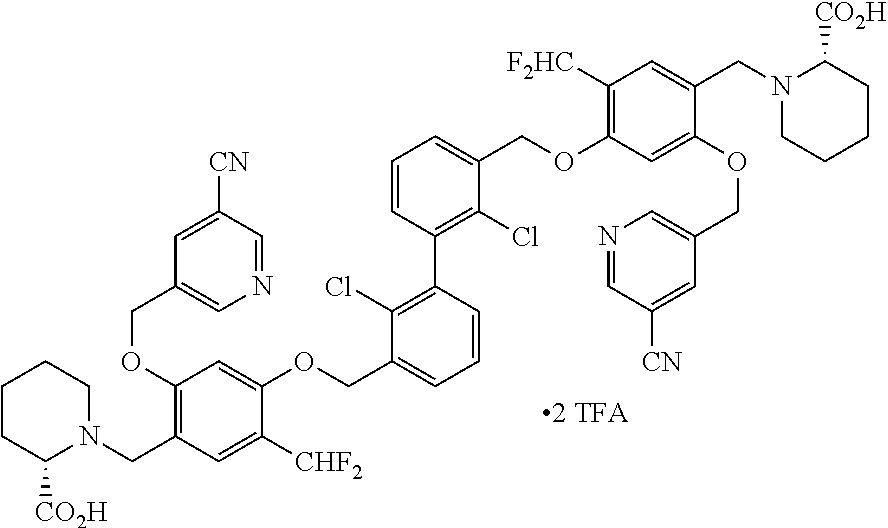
C(C1=C(OCC2=CN=CC([CN])=C2)C=C(OCC2=CC=CC(C3=C(Cl)C(COC4=C([F2HC])C=C(CN5CCCCC5[CO2H])C(OCC5=CN=CC([CN])=C5)=C4)=CC=C3)=C2Cl)C([CHF2])=C1)N1CCCCC1[CO2H]
